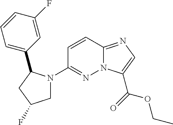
N12C(=NC=C1C(=O)OCC)C=CC(N1CC(F)CC1C1=CC=CC(F)=C1)=N2
